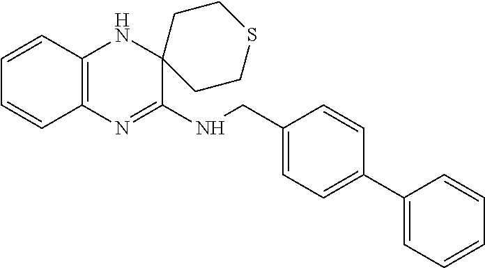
C1=CC2=C(C=C1)N=C(NCC1=CC=C(C3=CC=CC=C3)C=C1)C1(N2)CCSCC1
